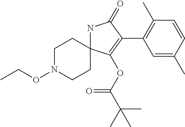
N1C2(C(OC(=O)C(C)(C)C)=C(C3=C(C)C=CC(C)=C3)C1=O)CCN(OCC)CC2
